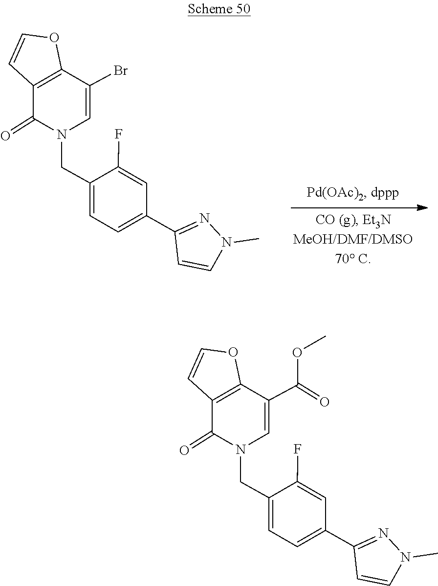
C1=C(CN2C(=O)C3=C(OC=C3)C(Br)=C2)C(F)=CC(C2=NN(C)C=C2)=C1.C1=C(CN2C(=O)C3=C(OC=C3)C(C(=O)OC)=C2)C(F)=CC(C2=NN(C)C=C2)=C1
